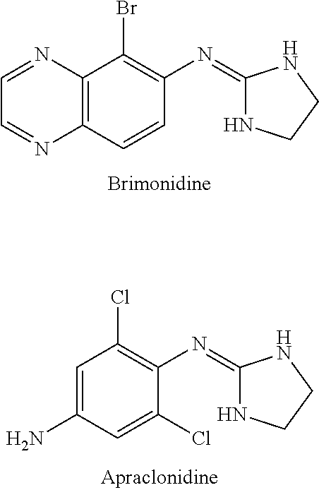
C1=NC2=C(N=C1)C=CC(N=C1NCCN1)=C2Br.C1(N)=CC(Cl)=C(N=C2NCCN2)C(Cl)=C1
